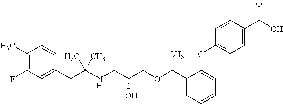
C1(C)=C(F)C=C(CC(NCC(COC(C2=CC=CC=C2OC2=CC=C(C(O)=O)C=C2)C)O)(C)C)C=C1
